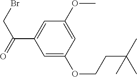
C1=C(OCCC(C)(C)C)C=C(OC)C=C1C(=O)CBr
